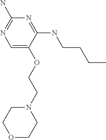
C(OC1=CN=C(N)N=C1NCCCC)CN1CCOCC1
